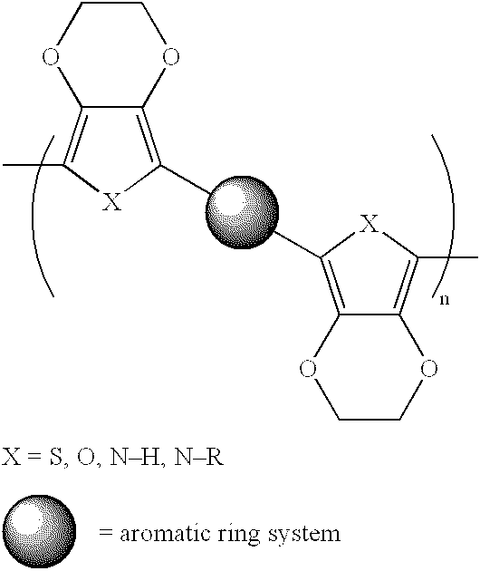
C12=C(C)[X]C(C)=C1OCCO2.C12=C(C)[X]C(C)=C1OCCO2
